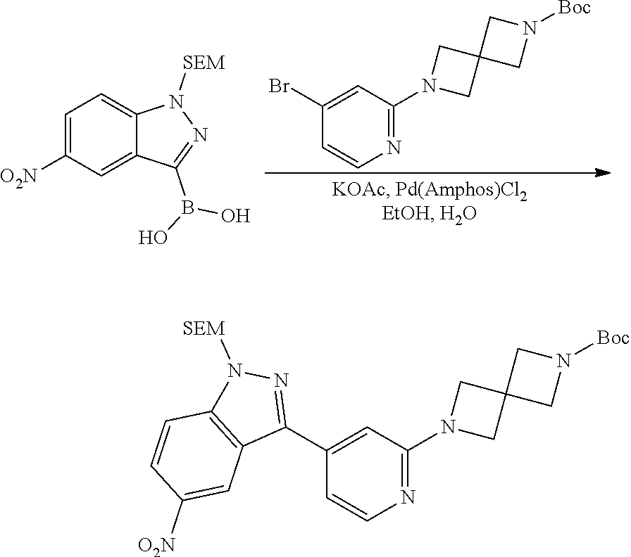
C12(CN(C3=NC=CC(C4=NN([SEM])C5=C4C=C([O2N])C=C5)=C3)C1)CN([Boc])C2.C12(CN(C3=NC=CC(Br)=C3)C1)CN([Boc])C2.C1=C([O2N])C=C2C(=C1)N([SEM])N=C2B(O)O
